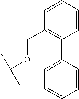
CC(C)OCC1=C(C2=CC=CC=C2)C=CC=C1
